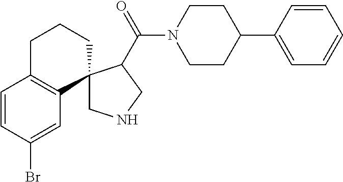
C1=CC(C2CCN(C(=O)C3C4(CNC3)CCCC3=C4C=C(Br)C=C3)CC2)=CC=C1
